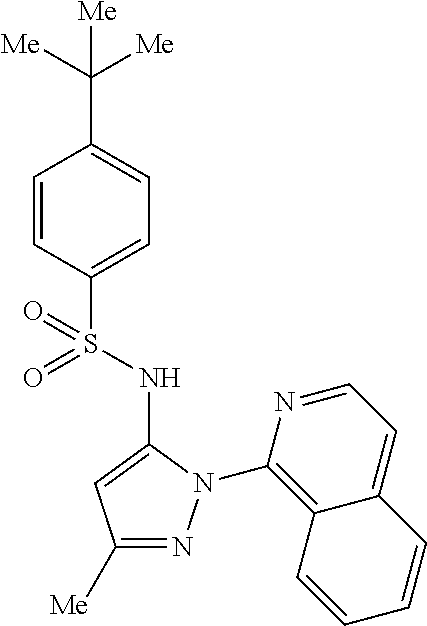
C1=CC(S(=O)(NC2=CC([Me])=NN2C2=C3C(=CC=N2)C=CC=C3)=O)=CC=C1C([Me])([Me])[Me]
